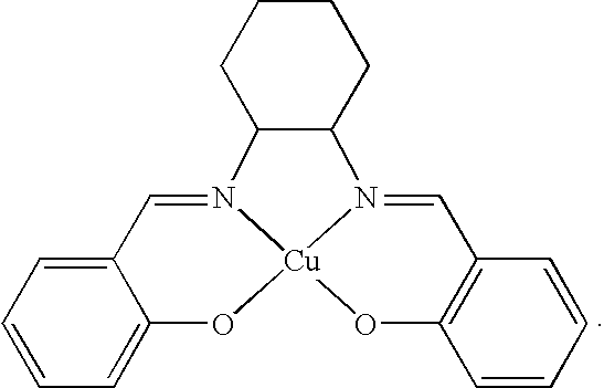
C12=CC=CC=C1O[Cu]13N(=C2)C2C(N1=CC1=C(O3)C=CC=C1)CCCC2
